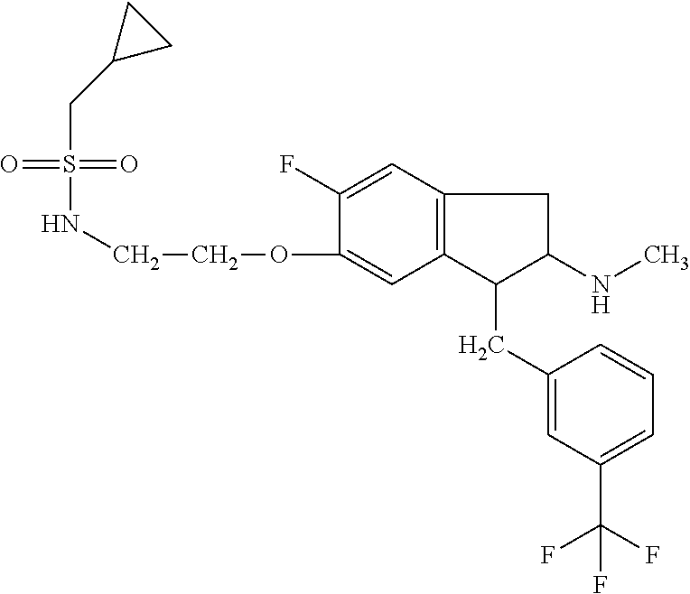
O=S(=O)(CC1CC1)NCCOC1=CC2=C(C=C1F)CC(NC)C2CC1=CC(C(F)(F)F)=CC=C1
